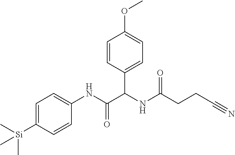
C1=C([Si](C)(C)C)C=CC(NC(=O)C(NC(CCC#N)=O)C2=CC=C(OC)C=C2)=C1
